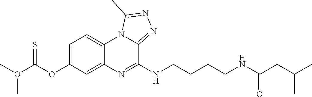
C1=C(OC(O(C)C)=S)C=C2C(=C1)N1C(=NN=C1C)C(NCCCCNC(CC(C)C)=O)=N2
